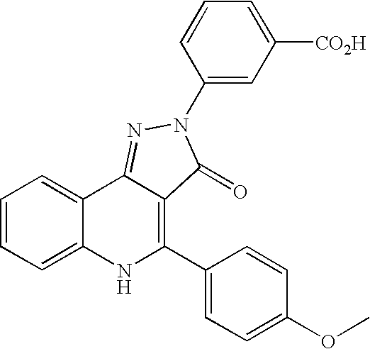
C1=CC=C2C(=C1)C1=NN(C3=CC([CO2H])=CC=C3)C(=O)C1=C(C1=CC=C(OC)C=C1)N2
